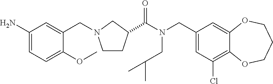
C1(CN(C(=O)C2CCN(CC3=CC(N)=CC=C3OC)C2)CC(C)C)=CC(Cl)=C2C(=C1)OCCCO2
